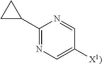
C1(C2CC2)=NC=C([X1)])C=N1
